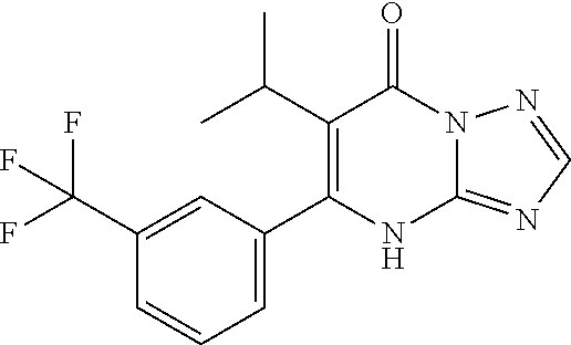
C1(C(C)C)=C(C2=CC=CC(C(F)(F)F)=C2)NC2=NC=NN2C1=O
